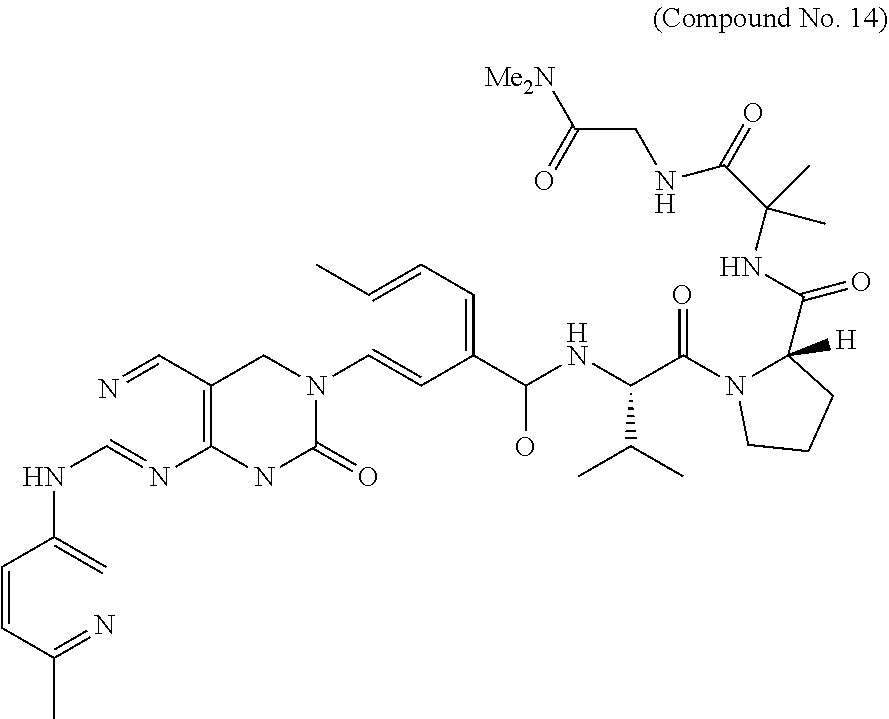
C(=CC(=N)C)C(=C)NC=NC1=C(C=N)CN(C=CC(=CC=CC)C(NC(C(N2C(C(=O)NC(C)(C)C(=O)NCC([Me2N])=O)([H])CCC2)=O)C(C)C)O)C(=O)N1
